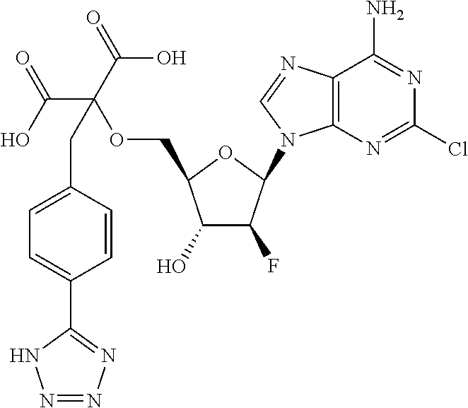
C1(O)C(F)C(N2C3=C(N=C2)C(N)=NC(Cl)=N3)OC1COC(C(O)=O)(C(=O)O)CC1=CC=C(C2=NN=NN2)C=C1
